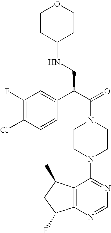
C1(C(C(=O)N2CCN(C3=NC=NC4=C3C(C)CC4F)CC2)CNC2CCOCC2)=CC(F)=C(Cl)C=C1
